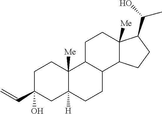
C1C(C=C)(O)CC2([H])C([Me])(C1)C1C(CC2)C2C([Me])(CC1)C(C(O)C)CC2
